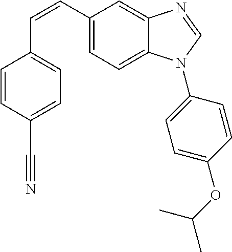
C(=CC1=CC=C2C(=C1)N=CN2C1=CC=C(OC(C)C)C=C1)C1=CC=C(C#N)C=C1
